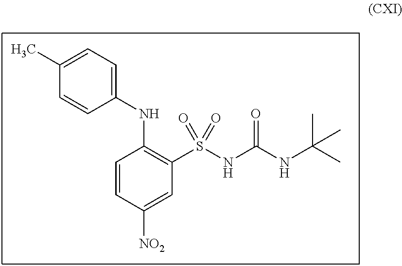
C1=C(C)C=CC(NC2=C(S(NC(NC(C)(C)C)=O)(=O)=O)C=C([NO2])C=C2)=C1
